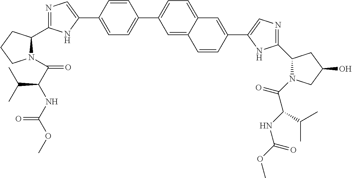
C1=C(C2=CN=C(C3N(C(C(NC(OC)=O)C(C)C)=O)CCC3)N2)C=CC(C2=CC=C3C(=C2)C=CC(C2=CN=C(C4N(C(C(NC(OC)=O)C(C)C)=O)CC(O)C4)N2)=C3)=C1
